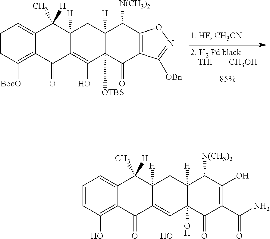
C1=CC(O)=C2C(=C1)C(C)([H])C1([H])C(=C(O)C3(O)C([H])(C1)C([N(CH3)2])C(O)=C(C(N)=O)C3=O)C2=O.C1=CC([BocO])=C2C(=C1)C(C)([H])C1([H])C(=C(O)C3([OTBS])C([H])(C1)C([N(CH3)2])C1=C(C3=O)C([OBn])=NO1)C2=O.[THF][CH3OH]
